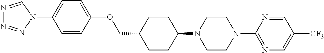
C1CC(N2CCN(C3=NC=C([CF3])C=N3)CC2)CCC1COC1=CC=C(N2C=NN=N2)C=C1
